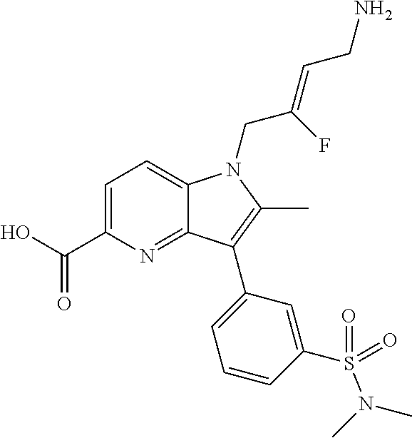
C1=C(C(O)=O)N=C2C(=C1)N(CC(=CCN)F)C(C)=C2C1=CC=CC(S(N(C)C)(=O)=O)=C1
